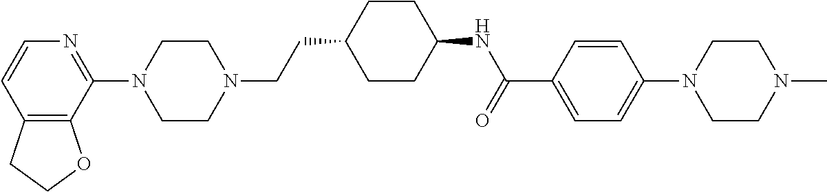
C12=C(C(N3CCN(CCC4CCC(NC(=O)C5=CC=C(N6CCN(C)CC6)C=C5)CC4)CC3)=NC=C1)OCC2
